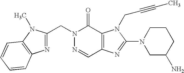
C(N1N=CC2=C(C1=O)N(CC#CC)C(N1CC(N)CCC1)=N2)C1=NC2=C(N1C)C=CC=C2
